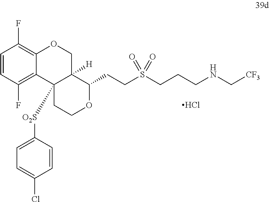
C1=CC(F)=C2C(=C1F)OCC1([H])C(CCS(CCCNC[CF3])(=O)=O)OCCC21[O2S]C1=CC=C(Cl)C=C1.Cl
